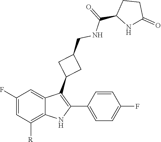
O=C(NCC1CC(C2=C(C3=CC=C(F)C=C3)NC3=C([R])C=C(F)C=C23)C1)C1NC(=O)CC1
